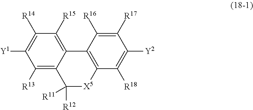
C1([R13])=C2C(=C([R15])C([R14])=C1[Y1])C1=C([X5]C2([R11])[R12])C([R18])=C([Y2])C([R17])=C1[R16]
